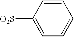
C1=CC([O2S])=CC=C1
